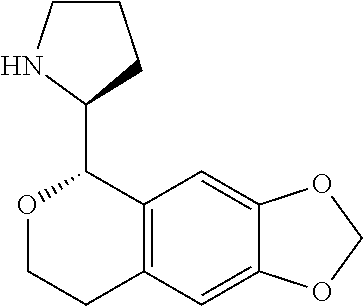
O1CCC2=C(C1C1CCCN1)C=C1C(=C2)OCO1
